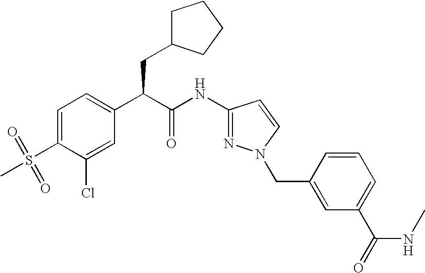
C1=C(S(=O)(C)=O)C(Cl)=CC(C(C(NC2=NN(CC3=CC(C(=O)NC)=CC=C3)C=C2)=O)CC2CCCC2)=C1
